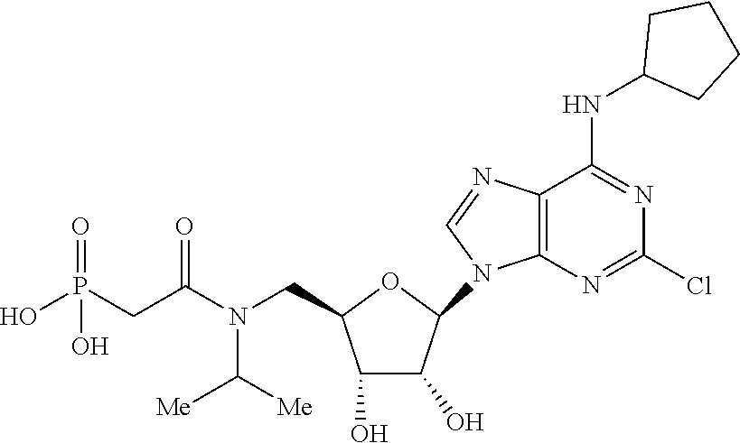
O1C(CN(C(CP(O)(=O)O)=O)C([Me])[Me])C(O)C(O)C1N1C=NC2=C1N=C(Cl)N=C2NC1CCCC1
